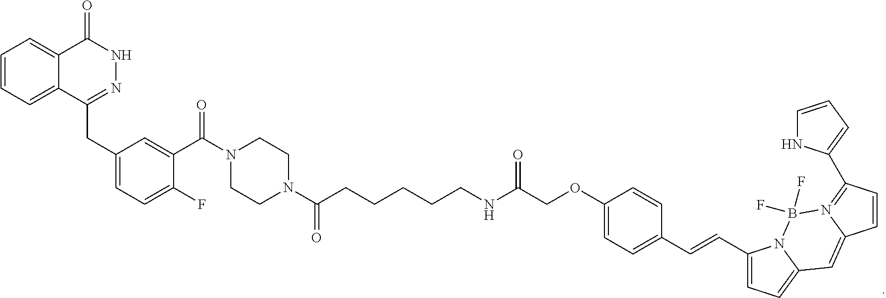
C12=CC=CC=C1C(=O)NN=C2CC1=CC=C(F)C(C(N2CCN(C(CCCCCNC(COC3=CC=C(C=CC4=CC=C5N4B(F)(F)N4=C(C6=CC=CN6)C=CC4=C5)C=C3)=O)=O)CC2)=O)=C1
